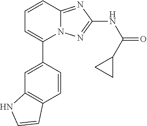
C1=C(C2=CC=CC3=NC(NC(=O)C4CC4)=NN23)C=CC2=C1NC=C2
